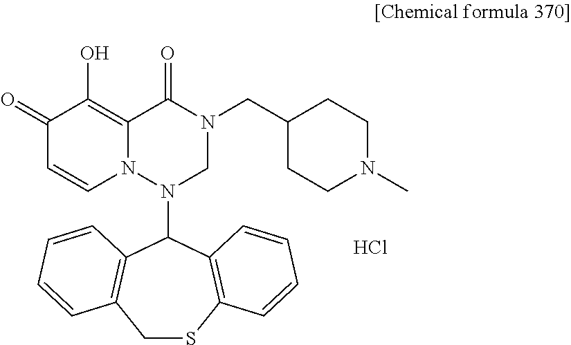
Cl.C12=C(O)C(=O)C=CN1N(C1C3=C(CSC4=C1C=CC=C4)C=CC=C3)CN(CC1CCN(C)CC1)C2=O
